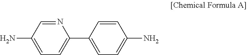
C1(C2=CC=C(N)C=C2)=CC=C(N)C=N1
